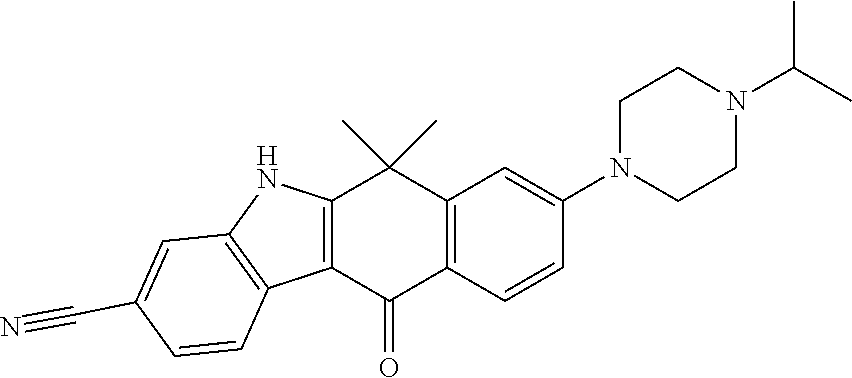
C12=C(C=CC(N3CCN(C(C)C)CC3)=C1)C(=O)C1=C(C2(C)C)NC2=C1C=CC(C#N)=C2
